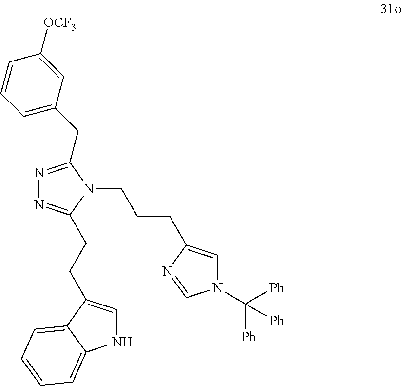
N1=C(CC2=CC=CC([OCF3])=C2)N(CCCC2=CN(C([Ph])([Ph])[Ph])C=N2)C(CCC2=CNC3=CC=CC=C23)=N1
